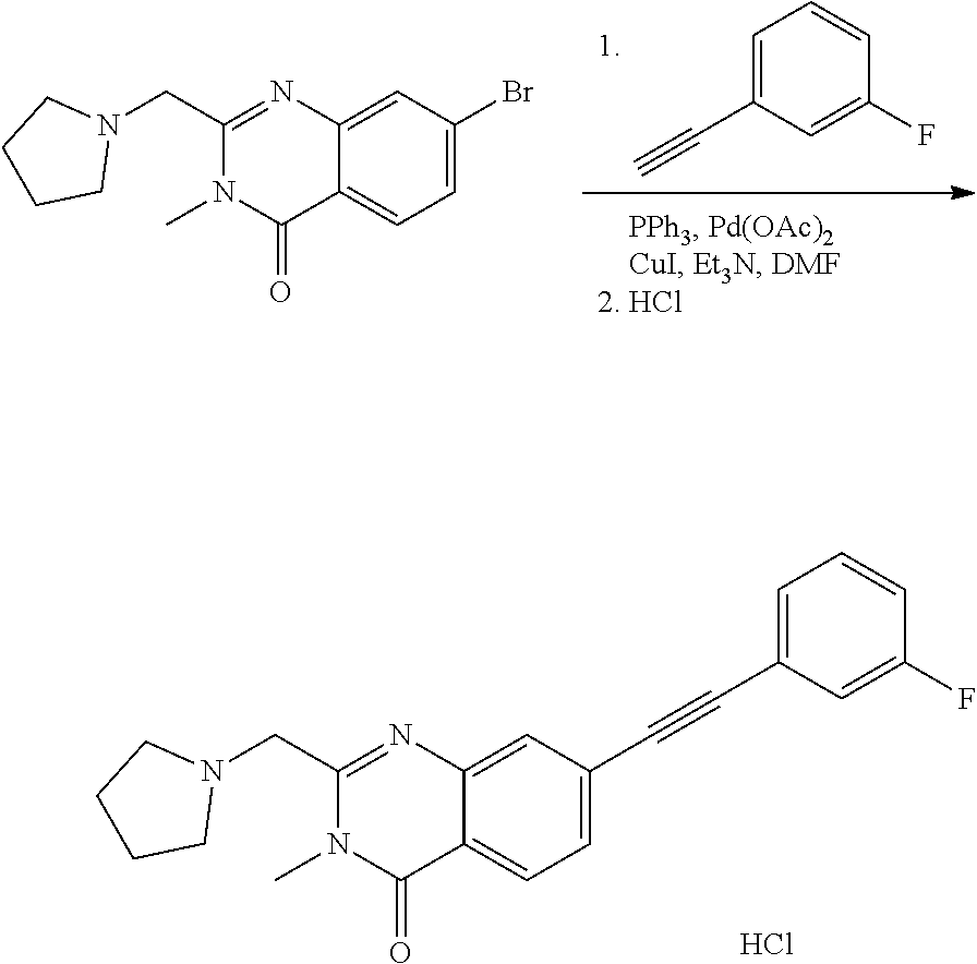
C1=C(C#C)C=C(F)C=C1.C12=CC=C(Br)C=C1N=C(CN1CCCC1)N(C)C2=O.C(C1=CC=C2C(=C1)N=C(CN1CCCC1)N(C)C2=O)#CC1=CC=CC(F)=C1.Cl
